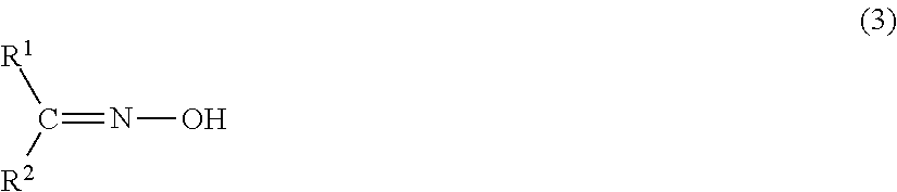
C(=NO)([R2])[R1]
